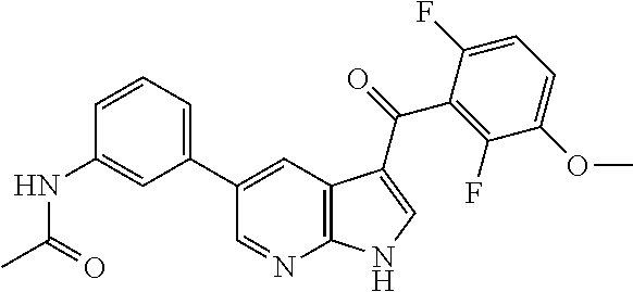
C1(C2=CC3=C(N=C2)NC=C3C(=O)C2=C(F)C(OC)=CC=C2F)=CC=CC(NC(C)=O)=C1
